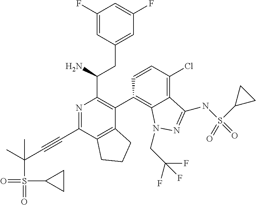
C1(F)=CC(CC(N)C2=C(C3=C4C(=C(Cl)C=C3)C(NS(C3CC3)(=O)=O)=NN4CC(F)(F)F)C3=C(C(C#CC(S(=O)(=O)C4CC4)(C)C)=N2)CCC3)=CC(F)=C1
